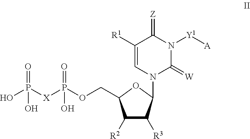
C1([R2])C([R3])C(N2C=C([R1])C(=[Z])N([Y1][A])C2=[W])OC1COP([X]P(O)(=O)O)(=O)O
